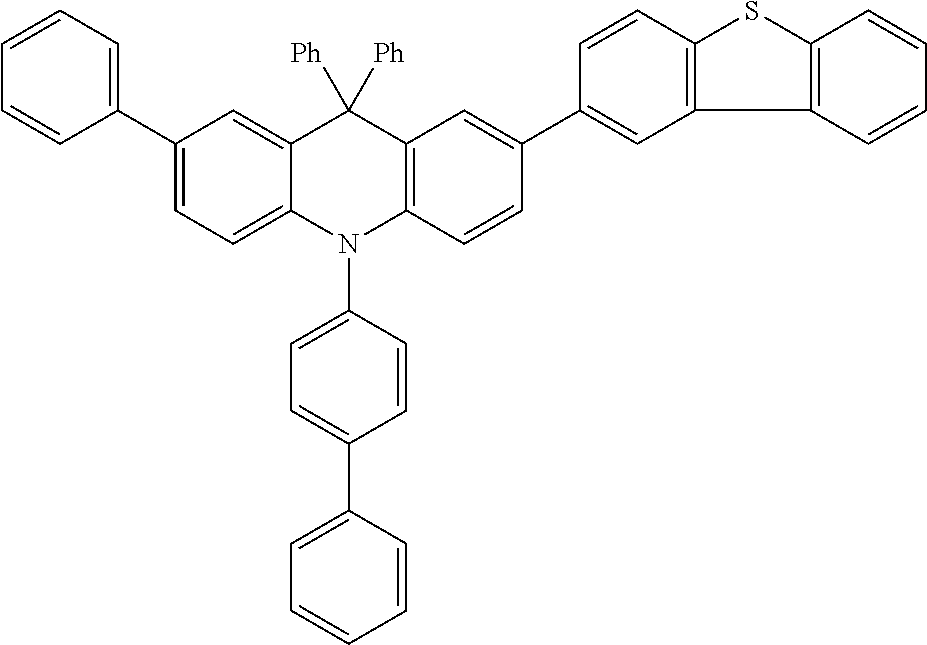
C1=CC=C(C2=CC=C3C(=C2)C([Ph])([Ph])C2=C(N3C3=CC=C(C4=CC=CC=C4)C=C3)C=CC(C3=CC4=C(C=C3)SC3=C4C=CC=C3)=C2)C=C1
